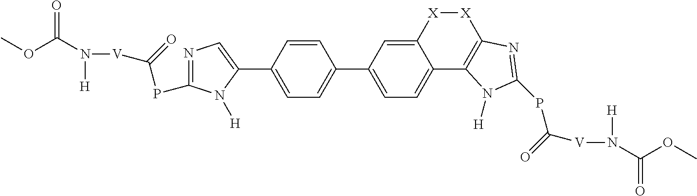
COC(N([H])[V]C(=O)PC1=NC=C(C2=CC=C(C3=CC=C4C(=C3)[X][X]C3=C4N([H])C(PC([V]N([H])C(OC)=O)=O)=N3)C=C2)N1[H])=O
